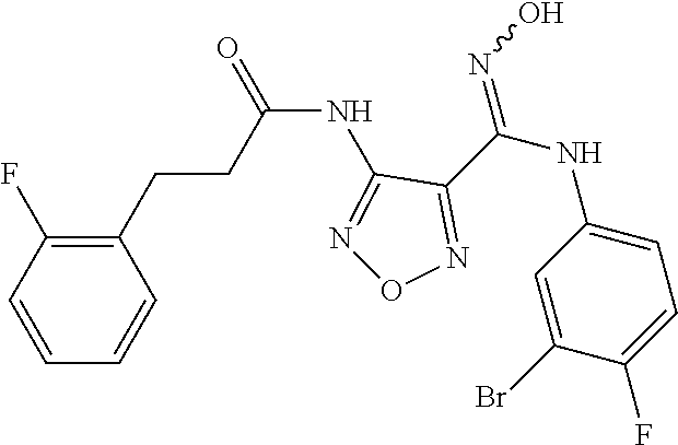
C(NC1=NON=C1C(NC1=CC=C(F)C(Br)=C1)=NO)(=O)CCC1=C(F)C=CC=C1
